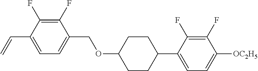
C1(F)=C(F)C(C=C)=CC=C1COC1CCC(C2=CC=C([OC2H5])C(F)=C2F)CC1
